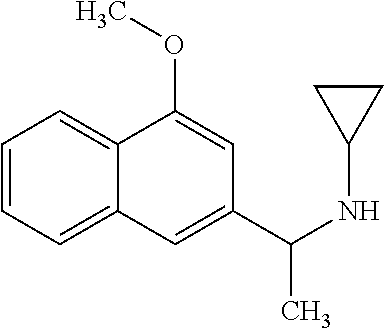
C1=CC=C2C(=C1)C(OC)=CC(C(NC1CC1)C)=C2
